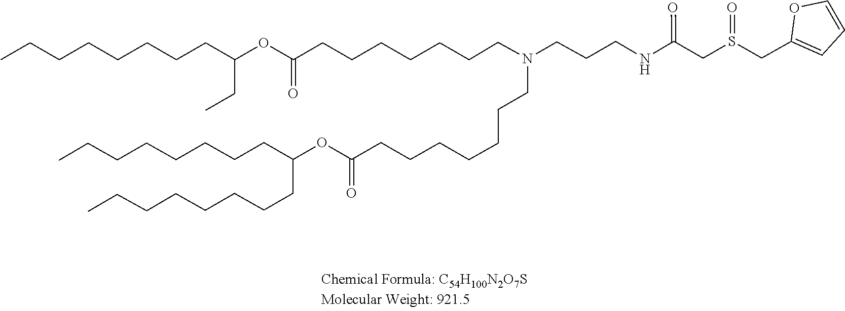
C(CCCCC(CCCCCCCC)OC(=O)CCCCCCCN(CCCNC(=O)CS(=O)CC1=CC=CO1)CCCCCCCC(OC(CC)CCCCCCCC)=O)CCC
